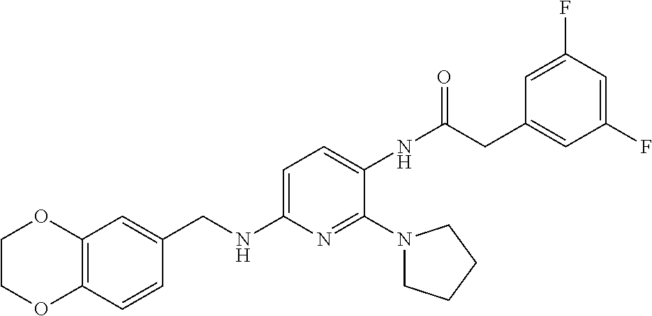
C12=C(C=CC(CNC3=CC=C(NC(CC4=CC(F)=CC(F)=C4)=O)C(N4CCCC4)=N3)=C1)OCCO2
